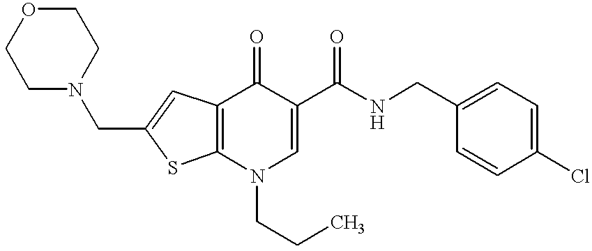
C1(CNC(C2=CN(CCC)C3=C(C2=O)C=C(CN2CCOCC2)S3)=O)=CC=C(Cl)C=C1
